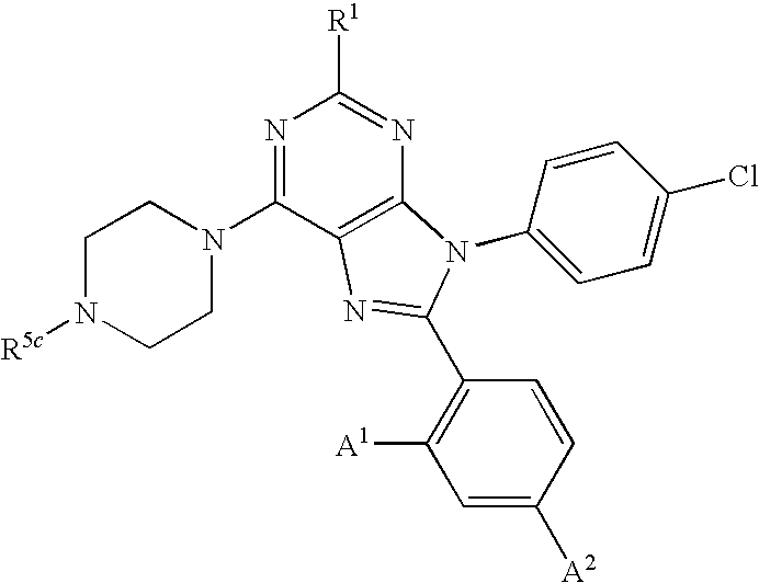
N1=C(N2CCN([R5c])CC2)C2=C(N=C1[R1])N(C1=CC=C(Cl)C=C1)C(C1=C([A1])C=C([A2])C=C1)=N2
